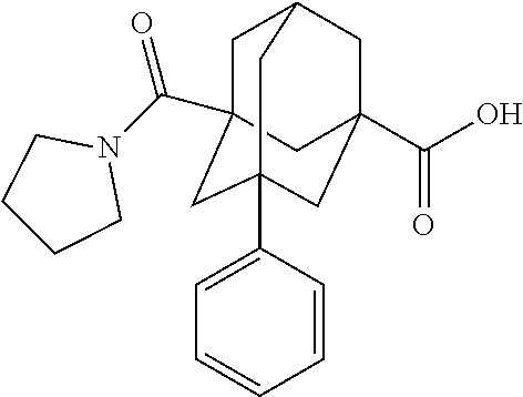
C1C2(C(N3CCCC3)=O)CC3(C4=CC=CC=C4)CC(C(O)=O)(CC1C3)C2
